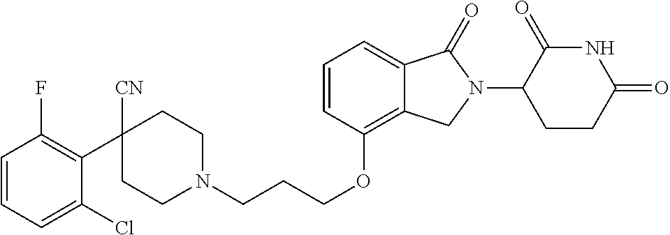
C1N(CCCOC2=C3C(=CC=C2)C(=O)N(C2C(=O)NC(=O)CC2)C3)CCC(C2=C(F)C=CC=C2Cl)([CN])C1
